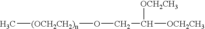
C(O[(OCH2CH2)n]C)C([OCH2CH3])[OCH2CH3]
